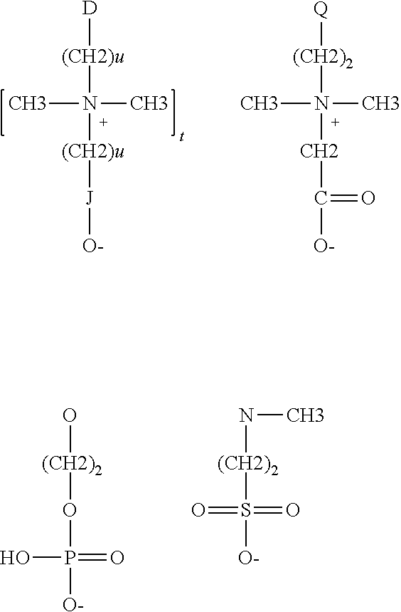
[(CH2)u](N(C)(C)[(CH2)u][D])[J][O-].C(N(C)(C)[(CH2)2][Q])C([O-])=O.[O-]S(=O)(=O)[(CH2)2]NC.[O-]P(O)(=O)O[(CH2)2]O
